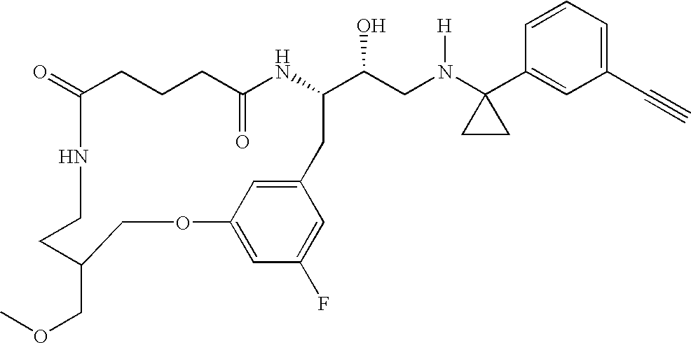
C1(=O)CCCC(=O)NC(C(CN(C2(C3=CC(C#C)=CC=C3)CC2)[H])O)CC2=CC(=CC(F)=C2)OCC(COC)CCN1
